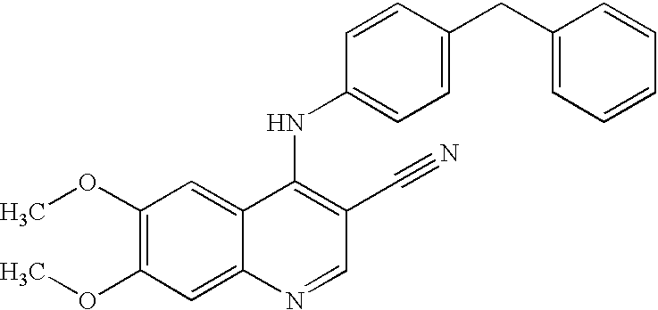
C1(OC)=C(OC)C=C2C(=C1)C(NC1=CC=C(CC3=CC=CC=C3)C=C1)=C(C#N)C=N2
